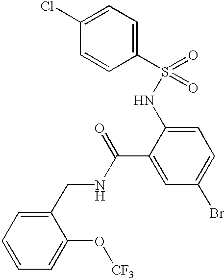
C1(S(=O)(=O)NC2=CC=C(Br)C=C2C(=O)NCC2=CC=CC=C2O[CF3])=CC=C(Cl)C=C1
